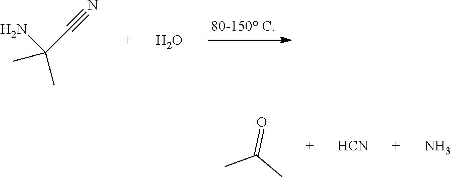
C(C#N)(N)(C)C.O.CC(C)=O.[HCN].N
